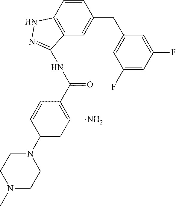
C1(F)=CC(F)=CC(CC2=CC3=C(C=C2)NN=C3NC(=O)C2=C(N)C=C(N3CCN(C)CC3)C=C2)=C1
